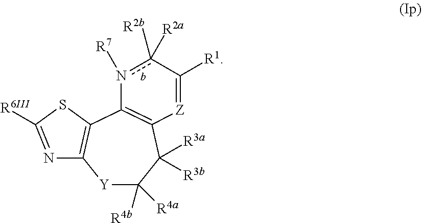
[Y]1C([R4a])([R4b])C([R3a])([R3b])C2=C(n([R7])c([R2b])([R2a])C([R1])=[Z]2)C2=C1N=C([R6III])S2
